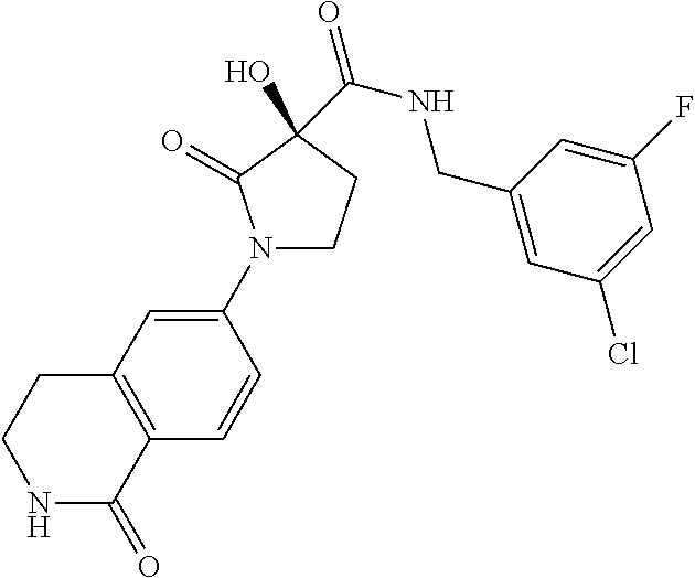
N1(C2=CC3=C(C=C2)C(=O)NCC3)CCC(O)(C(=O)NCC2=CC(Cl)=CC(F)=C2)C1=O
